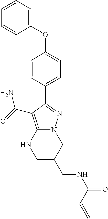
C1(OC2=CC=C(C3=NN4C(=C3C(=O)N)NCC(CNC(=O)C=C)C4)C=C2)=CC=CC=C1
